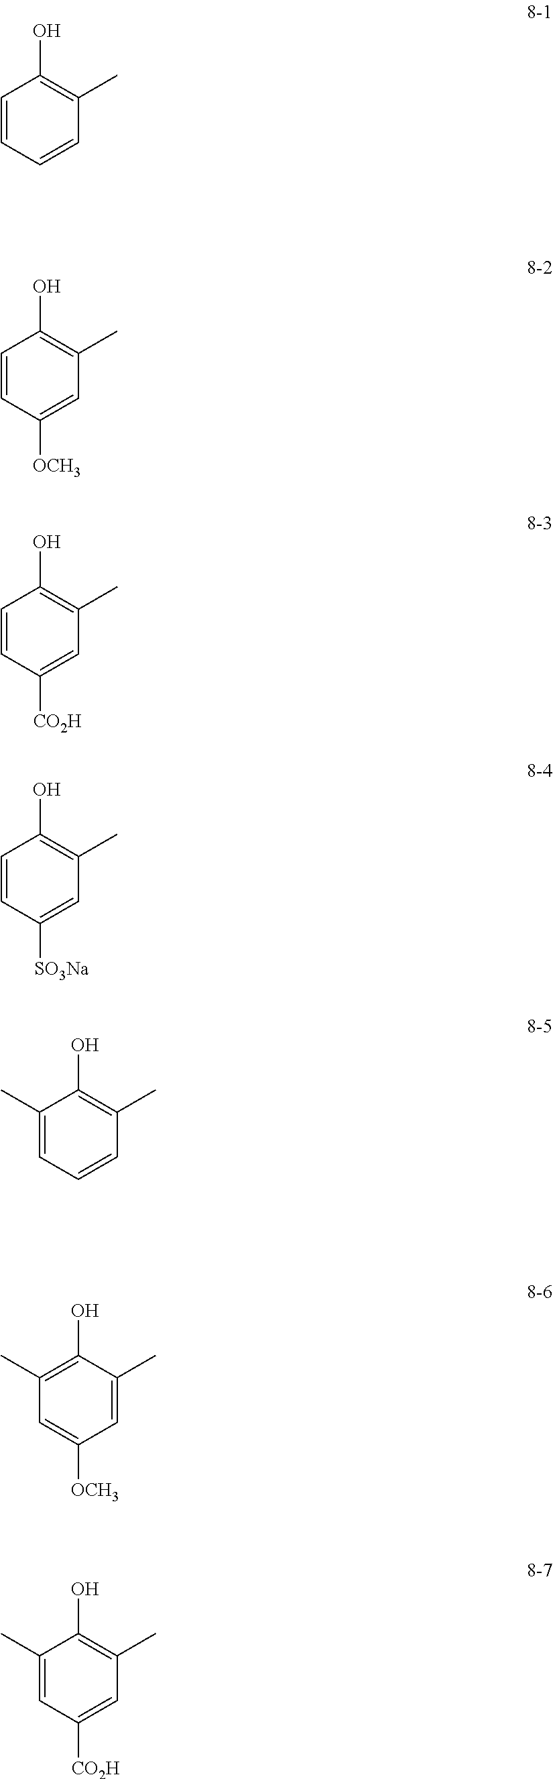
C1(O)=C(C)C=CC=C1.C1(O)=C(C)C=C([OCH3])C=C1.C1(O)=C(C)C=C([CO2H])C=C1.C1(O)=C(C)C=C([SO3Na])C=C1.C1(O)=C(C)C=CC=C1C.C1(O)=C(C)C=C([OCH3])C=C1C.C1(O)=C(C)C=C([CO2H])C=C1C
